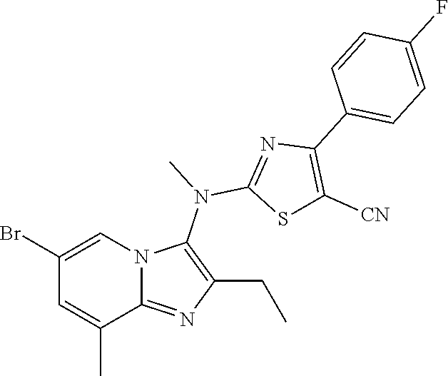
BrC1=CN2C(=NC(CC)=C2N(C)C2=NC(C3=CC=C(F)C=C3)=C([CN])S2)C(C)=C1
